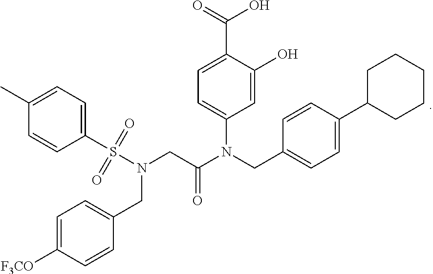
C1(C)=CC=C(S(N(CC2=CC=C([F3CO])C=C2)CC(N(C2=CC=C(C(O)=O)C(O)=C2)CC2=CC=C(C3CCCCC3)C=C2)=O)(=O)=O)C=C1
